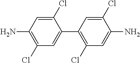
C1(Cl)=C(N)C=C(Cl)C(C2=C(Cl)C=C(N)C(Cl)=C2)=C1
